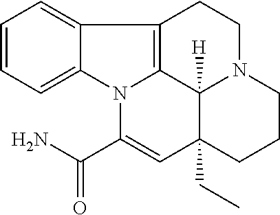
C1=CC=C2C(=C1)C1=C3N2C(C(N)=O)=CC2(CC)C3([H])N(CC1)CCC2
